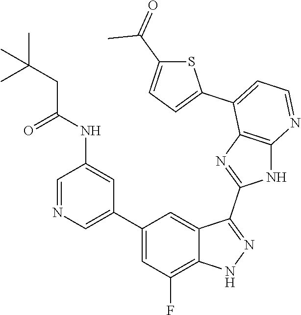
C1=NC=C(C2=CC(F)=C3C(=C2)C(C2=NC4=C(N2)N=CC=C4C2=CC=C(C(=O)C)S2)=NN3)C=C1NC(CC(C)(C)C)=O
